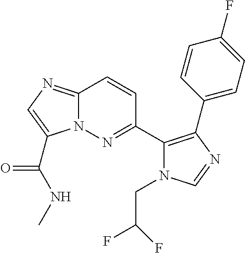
C12=NC=C(C(=O)NC)N1N=C(C1=C(C3=CC=C(F)C=C3)N=CN1CC(F)F)C=C2
